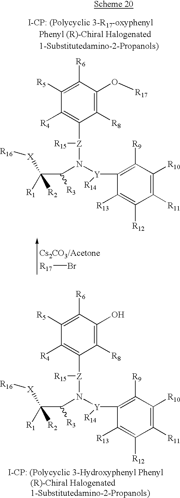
C1([R5])=C([R6])C(O)=C([R8])C([Z]([R15])N([Y](C2=C([R9])C([R10])=C([R11])C([R12])=C2[R13])[R14])C(C([R1])([R2])[X][R16])[R3])=C1[R4].[R17]Br.C1([R5])=C([R6])C(O[R17])=C([R8])C([Z]([R15])N([Y](C2=C([R9])C([R10])=C([R11])C([R12])=C2[R13])[R14])C(C([R1])([R2])[X][R16])[R3])=C1[R4]
